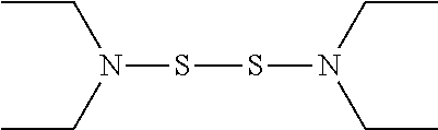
N(SSN(CC)CC)(CC)CC
